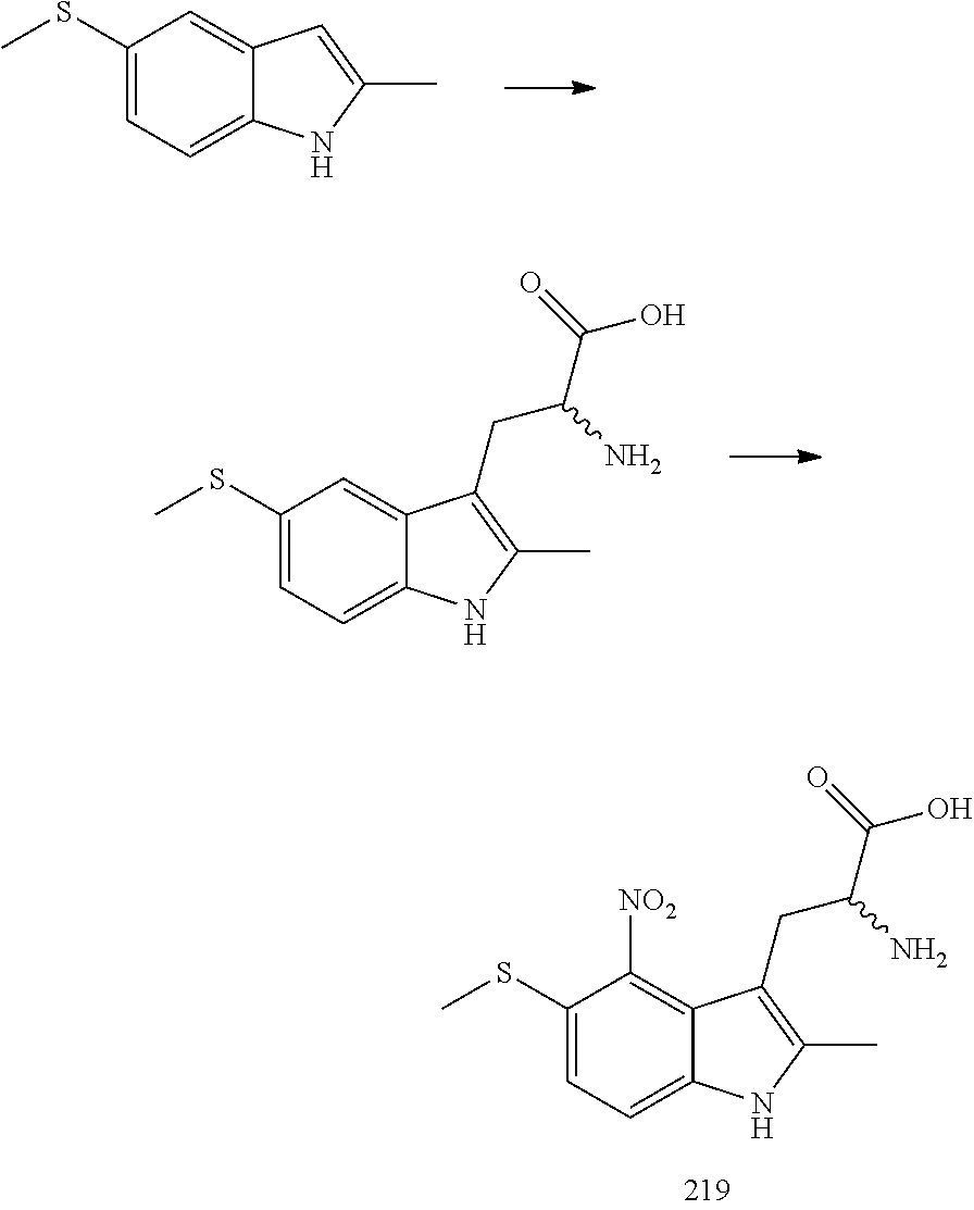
C1(SC)=CC=C2C(=C1)C=C(C)N2.C1(SC)=CC=C2C(=C1)C(CC(C(=O)O)N)=C(C)N2.C1(SC)=CC=C2C(=C1[NO2])C(CC(C(=O)O)N)=C(C)N2
